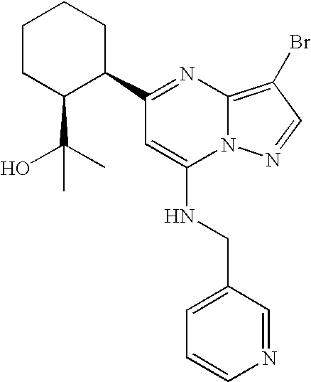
C1CC(C(O)(C)C)C(C2=NC3=C(Br)C=NN3C(NCC3=CC=CN=C3)=C2)CC1
